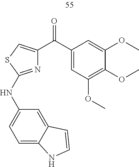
N1=C(NC2=CC=C3C(=C2)C=CN3)SC=C1C(C1=CC(OC)=C(OC)C(OC)=C1)=O
